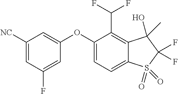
O(C1=CC([NC])=CC(F)=C1)C1=CC=C2C(=C1C(F)F)C(C)(O)C(F)(F)S2(=O)=O
